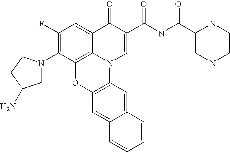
C1(F)=C(N2CC(N)CC2)C2=C3C(=C1)C(=O)C(C(NC(C1CNCCN1)=O)=O)=CN3C1=C(O2)C=C2C(=C1)C=CC=C2
